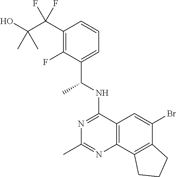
C1(C(C(O)(C)C)(F)F)=C(F)C(C(NC2=NC(C)=NC3=C2C=C(Br)C2=C3CCC2)C)=CC=C1
